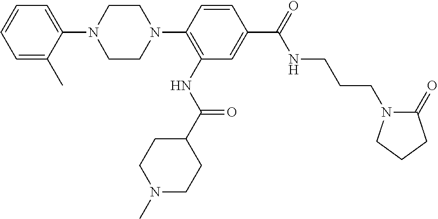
C1=C(C)C(N2CCN(C3=C(NC(C4CCN(C)CC4)=O)C=C(C(=O)NCCCN4C(=O)CCC4)C=C3)CC2)=CC=C1
